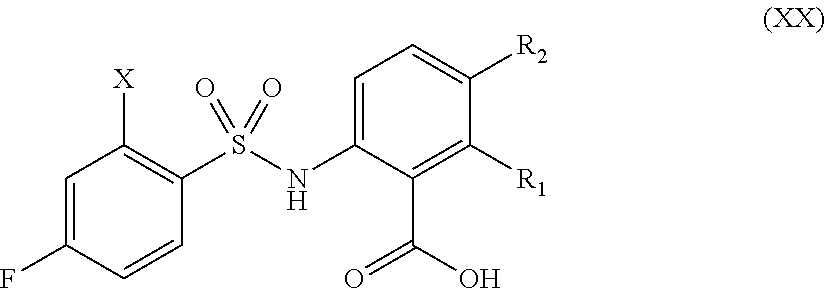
C1=C(F)C=CC(S(NC2=CC=C([R2])C([R1])=C2C(O)=O)(=O)=O)=C1[X]
